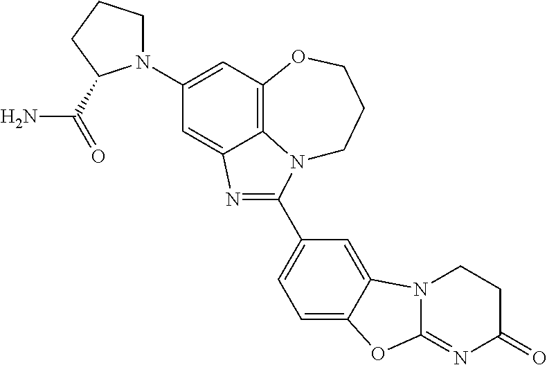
C1(N2CCCC2C(=O)N)=CC2=C3C(=C1)N=C(C1=CC=C4C(=C1)N1C(=NC(=O)CC1)O4)N3CCCO2
